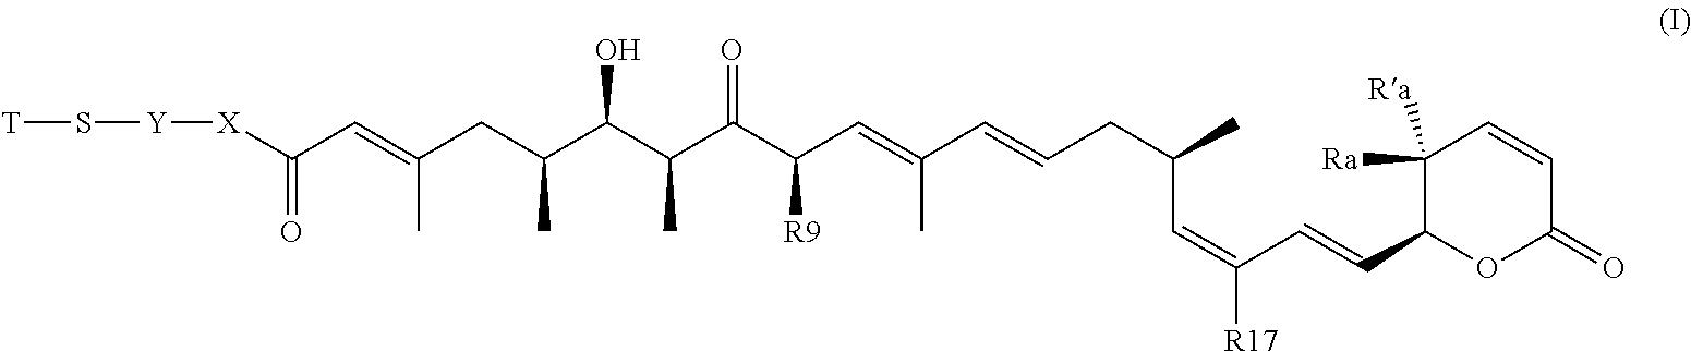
[X](C(C=C(CC(C(C(C(C(C=C(C=CCC(C)C=C([R17])C=CC1OC(=O)C=CC1([Ra])[Ra])C)[R9])=O)C)O)C)C)=O)[Y]S[T]
